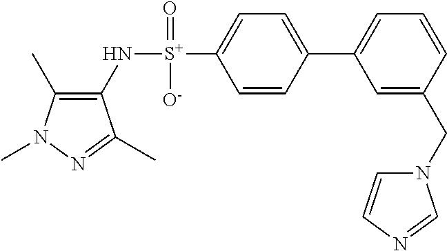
C1(C)=C(N[S+](C2=CC=C(C3=CC=CC(CN4C=CN=C4)=C3)C=C2)(=O)[O-])C(C)=NN1C
